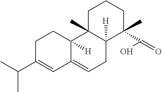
C1C(C(C)C)=CC2=CCC3([H])C(C)(C2([H])C1)CCCC3(C)C(=O)O
